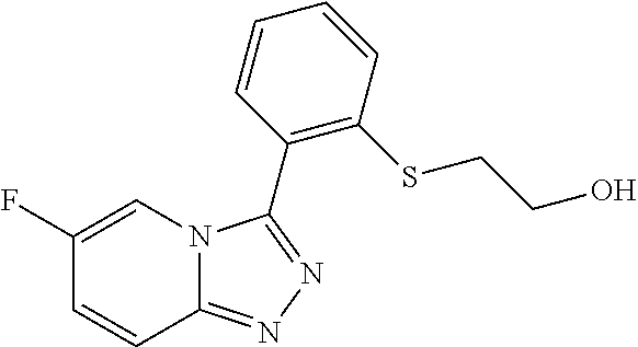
C1=CC2=NN=C(C3=C(SCCO)C=CC=C3)N2C=C1F
